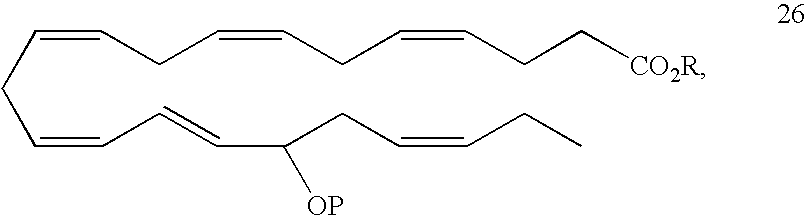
C(=CC=CC(CC=CCC)[OP])CC=CCC=CCC=CCC[CO2R]
